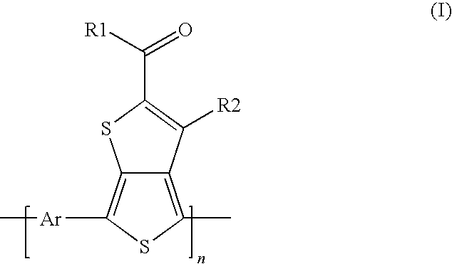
C12=C(C)SC([Ar]C)=C1SC(C([R1])=O)=C2[R2]
